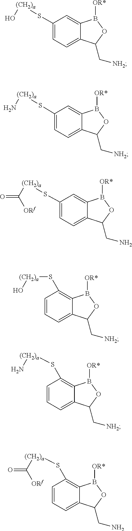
C1(S[(CH2)a]O)=CC=C2C(=C1)B([OR*])OC2C[NH2].C1(S[(CH2)a]N)=CC=C2C(=C1)B([OR*])OC2C[NH2].C1(S[(CH2)a]C(=O)[ORf])=CC=C2C(=C1)B([OR*])OC2CN.C1=CC=C2C(=C1S[(CH2)a]O)B([OR*])OC2C[NH2].C1=CC=C2C(=C1S[(CH2)a]N)B([OR*])OC2C[NH2].C1=CC=C2C(=C1S[(CH2)a]C(=O)[ORf])B([OR*])OC2CN
